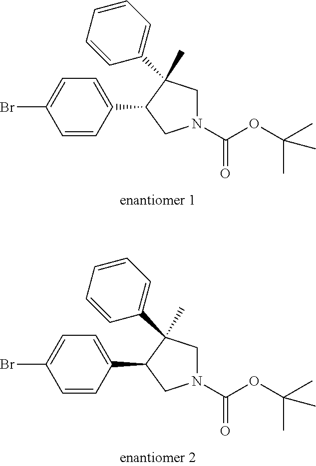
C1=CC(C2CN(C(OC(C)(C)C)=O)CC2(C)C2=CC=CC=C2)=CC=C1Br.C1=CC(C2CN(C(OC(C)(C)C)=O)CC2(C)C2=CC=CC=C2)=CC=C1Br
